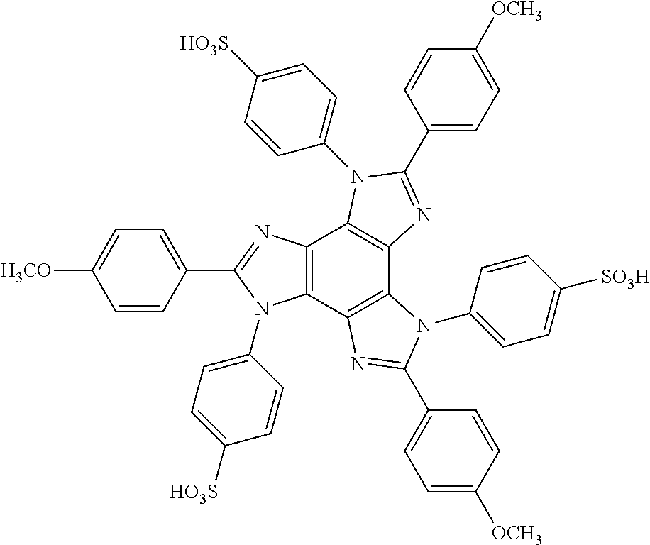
C12=C(C3=C(C4=C1N(C1=CC=C([HO3S])C=C1)C(C1=CC=C([OCH3])C=C1)=N4)N(C1=CC=C([SO3H])C=C1)C(C1=CC=C([OCH3])C=C1)=N3)N(C1=CC=C([HO3S])C=C1)C(C1=CC=C([H3CO])C=C1)=N2
